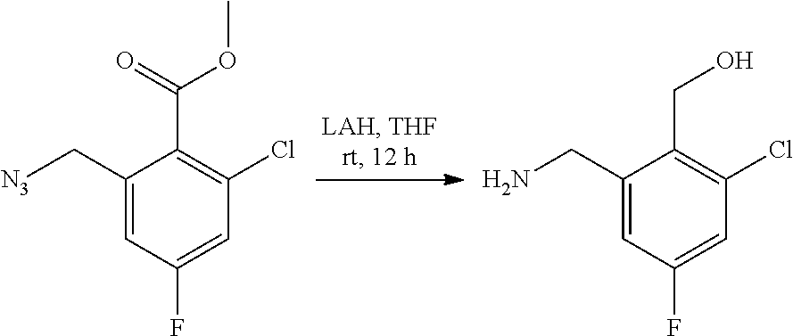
C1(C[N3])=CC(F)=CC(Cl)=C1C(=O)OC.C1(CN)=CC(F)=CC(Cl)=C1CO
